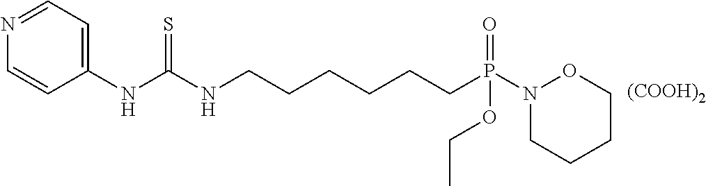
C1(NC(NCCCCCCP(N2OCCCC2)(=O)OCC)=S)=CC=NC=C1.[(COOH)2]
